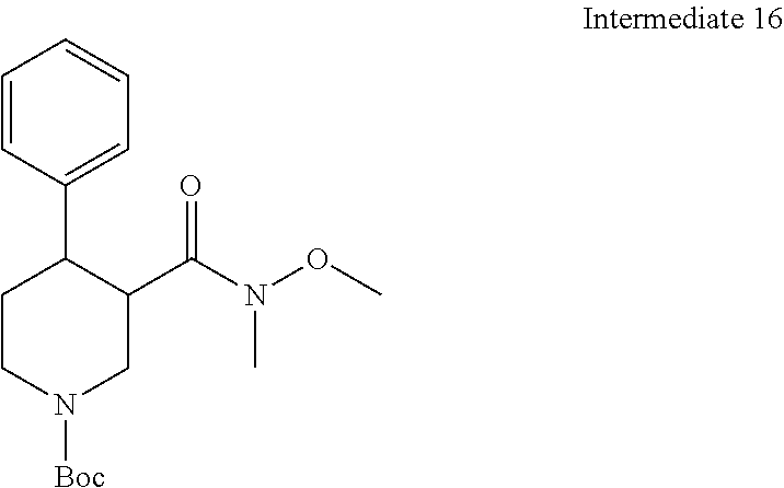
C1(C(N(OC)C)=O)CN([Boc])CCC1C1=CC=CC=C1
